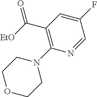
C1(C([EtO])=O)=C(N2CCOCC2)N=CC(F)=C1
